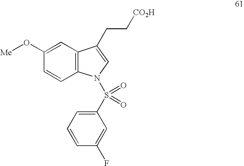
C1=C(O[Me])C=CC2=C1C(CC[CO2H])=CN2S(=O)(=O)C1=CC=CC(F)=C1
